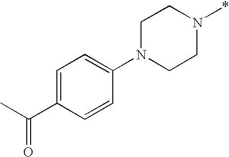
N1(C2=CC=C(C(C)=O)C=C2)CCN(*)CC1
